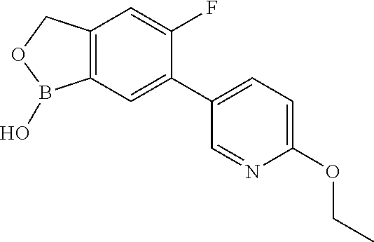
C12=C(COB1O)C=C(F)C(C1=CC=C(OCC)N=C1)=C2
